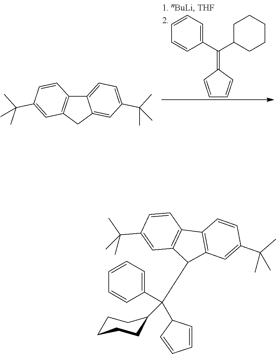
C1=CC=C(C(=C2C=CC=C2)C2CCCCC2)C=C1.C12=CC=C(C(C)(C)C)C=C1CC1=C2C=CC(C(C)(C)C)=C1.C1(C(C2C=CC=C2)(C2CCCCC2)C2C3=C(C4=C2C=C(C(C)(C)C)C=C4)C=CC(C(C)(C)C)=C3)=CC=CC=C1
